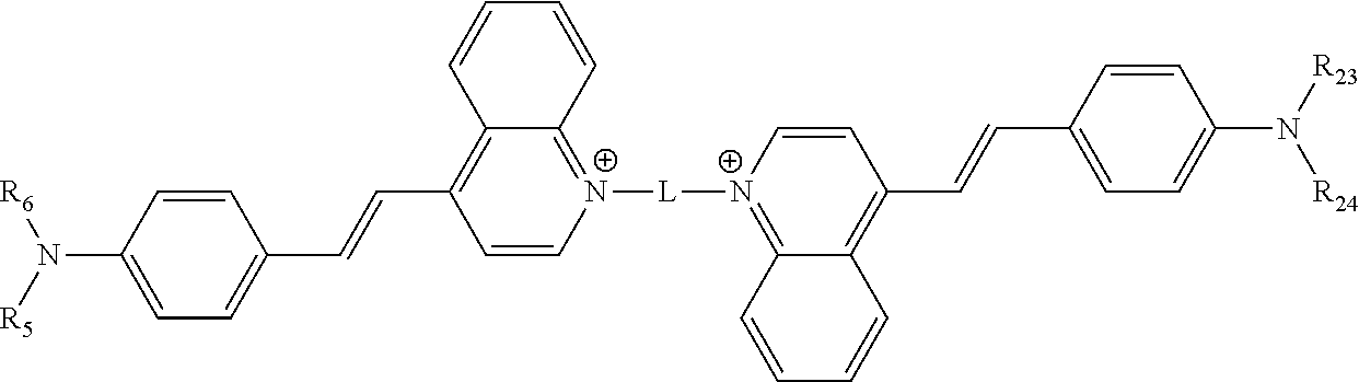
C1=CC(N([R6])[R5])=CC=C1C=CC1=C2C(=[N+]([L][N+]3=C4C(=C(C=CC5=CC=C(N([R24])[R23])C=C5)C=C3)C=CC=C4)C=C1)C=CC=C2
